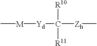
C[M][Yd]C([R11])([R10])[Zh]C
